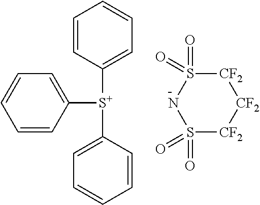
C1=CC([S+](C2=CC=CC=C2)C2=CC=CC=C2)=CC=C1.N1S(=O)(=O)[CF2][CF2][CF2]S1(=O)=O
